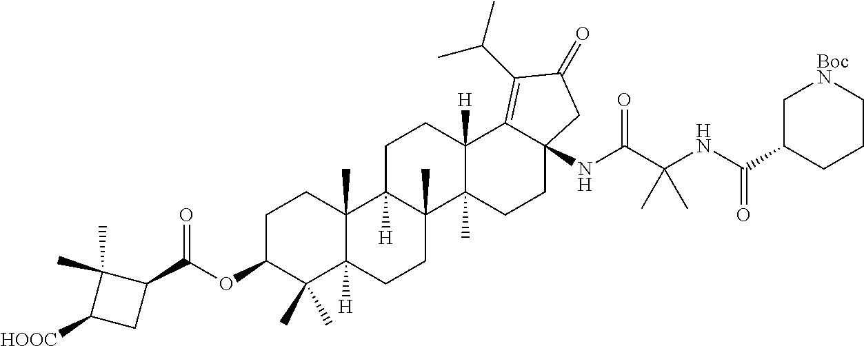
C1C[BocN]CC(C(NC(C(NC23C(=C(C(C)C)C(=O)C2)C2([H])C(C)(CC3)C3(C)C([H])(CC2)C2(C)C([H])(CC3)C(C)(C)C(OC(=O)C3C(C)(C)C([HOOC])C3)CC2)=O)(C)C)=O)C1
